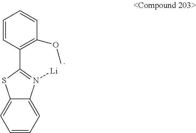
C1=CC(C2=N([Li])C3=CC=CC=C3S2)=C(OC)C=C1
